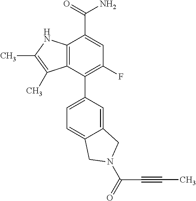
C1(C2=CC=C3C(=C2)CN(C(C#CC)=O)C3)=C(F)C=C(C(=O)N)C2=C1C(C)=C(C)N2
